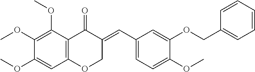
C12=C(C(OC)=C(OC)C(OC)=C1)C(=O)C(=CC1=CC=C(OC)C(OCC3=CC=CC=C3)=C1)CO2
